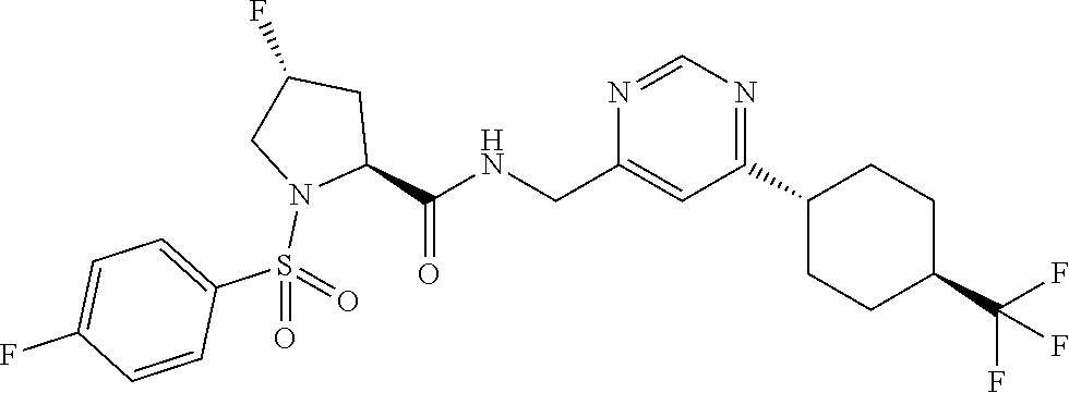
C1(CNC(C2CC(F)CN2S(=O)(C2=CC=C(F)C=C2)=O)=O)=CC(C2CCC(C(F)(F)F)CC2)=NC=N1
